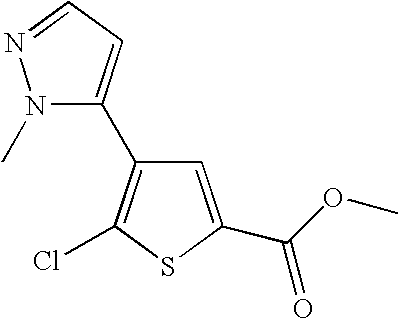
N1(C)N=CC=C1C1=C(Cl)SC(C(OC)=O)=C1
